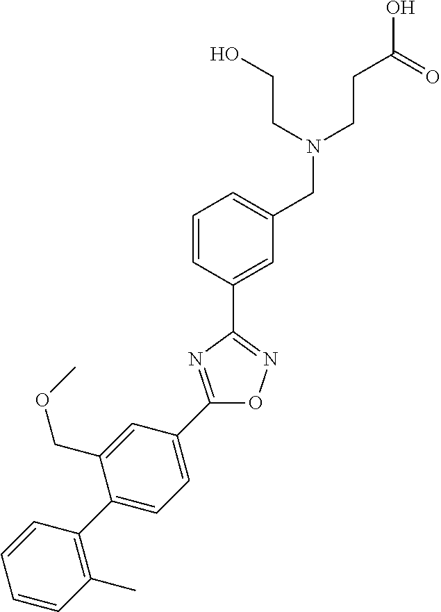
C1(C2=CC=C(C3=C(C)C=CC=C3)C(COC)=C2)=NC(C2=CC(CN(CCC(O)=O)CCO)=CC=C2)=NO1
